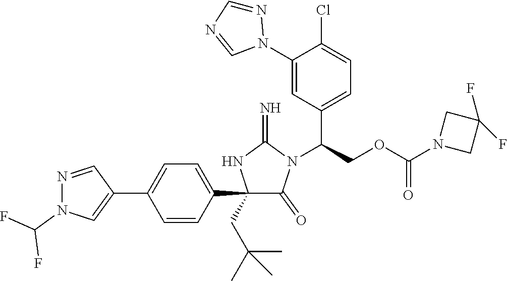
C1(C2=CC=C(C3=CN(C(F)F)N=C3)C=C2)(CC(C)(C)C)C(=O)N(C(COC(N2CC(F)(F)C2)=O)C2=CC=C(Cl)C(N3N=CN=C3)=C2)C(=N)N1
